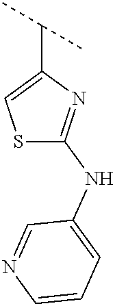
S1C(NC2=CC=CN=C2)=NC(C(C)C)=C1
